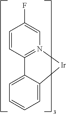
C1=C2C(=CC=C1)C1=N(C=C(F)C=C1)[Ir]2
